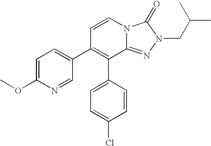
C1=CN2C(=NN(CC(C)C)C2=O)C(C2=CC=C(Cl)C=C2)=C1C1=CC=C(OC)N=C1
